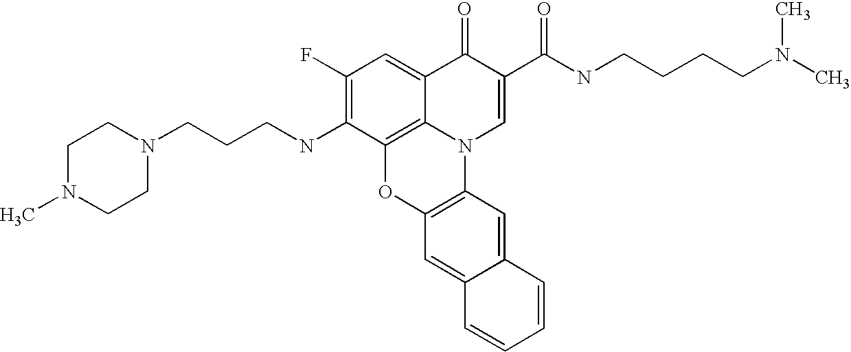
C1(F)=C(NCCCN2CCN(C)CC2)C2=C3C(=C1)C(=O)C(C(=O)NCCCCN(C)C)=CN3C1=C(O2)C=C2C(=C1)C=CC=C2
